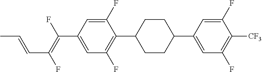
C1(F)=CC(C(=C(F)C=CC)F)=CC(F)=C1C1CCC(C2=CC(F)=C([CF3])C(F)=C2)CC1
